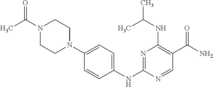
N1(C(C)=O)CCN(C2=CC=C(NC3=NC(NC(C)C)=C(C(=O)N)C=N3)C=C2)CC1
